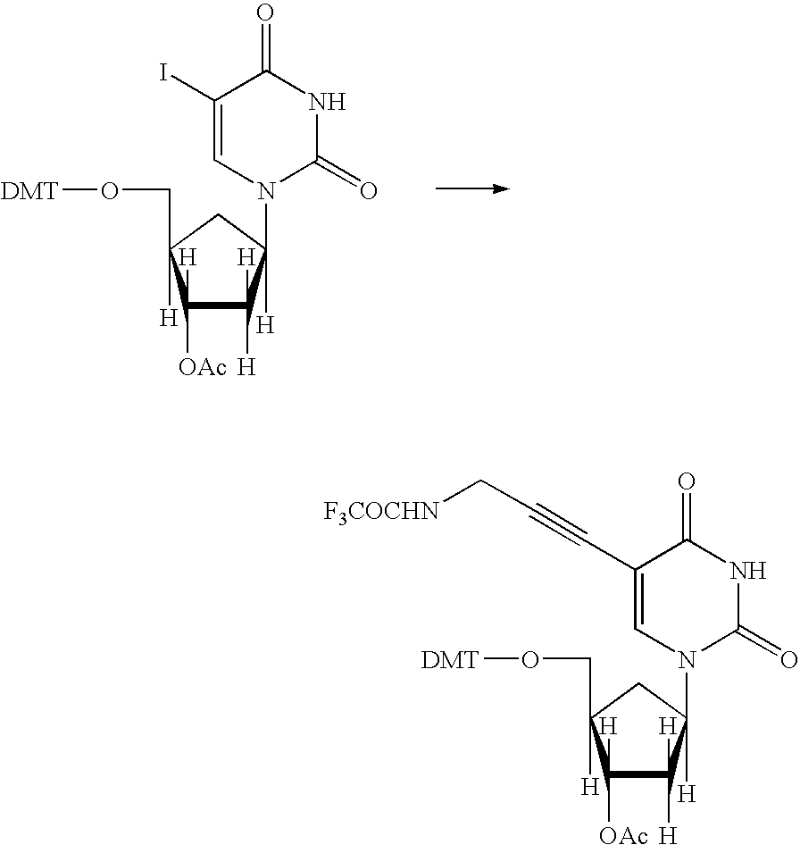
C1(I)=CN(C2([H])C([H])([H])C([H])([OAc])C([H])(CO[DMT])C2)C(=O)NC1=O.C1(C#CC[F3COCHN])=CN(C2([H])C([H])([H])C([H])([OAc])C([H])(CO[DMT])C2)C(=O)NC1=O
